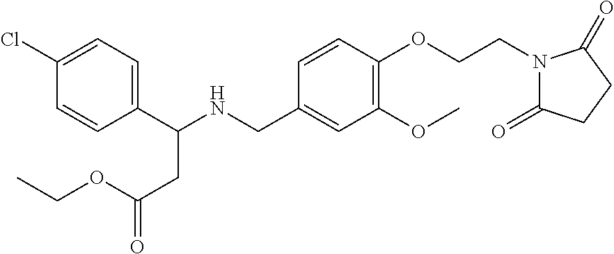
C1(C(NCC2=CC(OC)=C(OCCN3C(=O)CCC3=O)C=C2)CC(=O)OCC)=CC=C(Cl)C=C1
